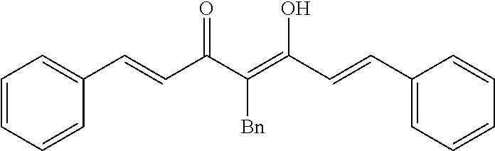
C1=CC=CC(C=CC(C(=C(C=CC2=CC=CC=C2)O)[Bn])=O)=C1
